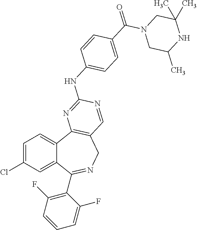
C1=C(Cl)C=C2C(=C1)C1=C(CN=C2C2=C(F)C=CC=C2F)C=NC(NC2=CC=C(C(=O)N3CC(C)NC(C)(C)C3)C=C2)=N1
